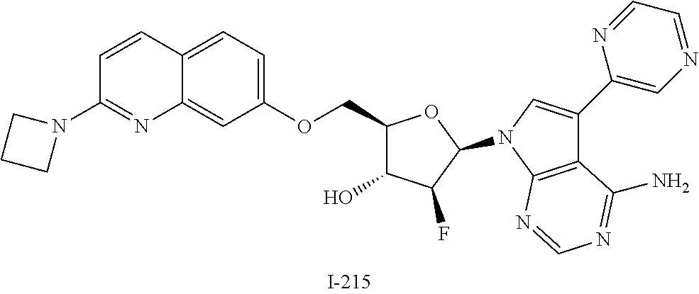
C1(COC2=CC=C3C(=C2)N=C(N2CCC2)C=C3)C(O)C(F)C(N2C=C(C3=CN=CC=N3)C3=C2N=CN=C3N)O1
